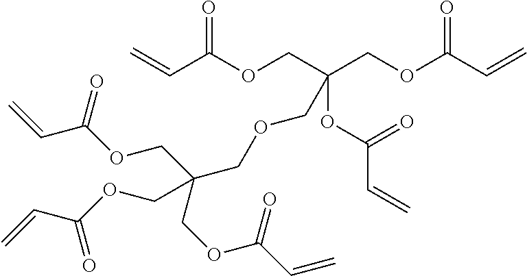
C=CC(OCC(COC(C=C)=O)(OC(C=C)=O)COCC(COC(C=C)=O)(COC(=O)C=C)COC(=O)C=C)=O
